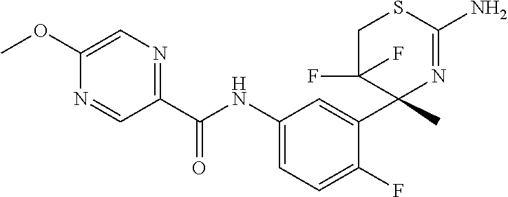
C1(C(NC2=CC=C(F)C(C3(C)N=C(N)SCC3(F)F)=C2)=O)=NC=C(OC)N=C1
